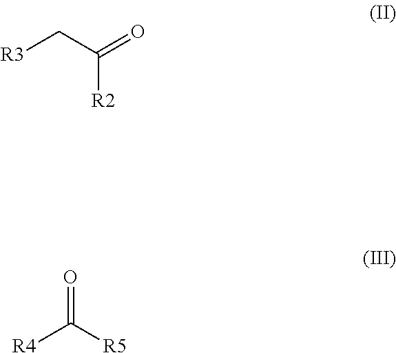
[R3]CC(=O)[R2].O=C([R5])[R4]
